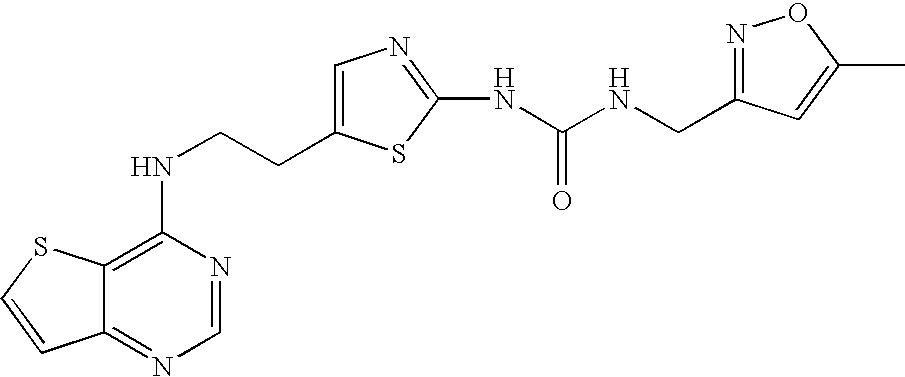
C(CNC1=C2C(=NC=N1)C=CS2)C1=CN=C(NC(=O)NCC2=NOC(C)=C2)S1
